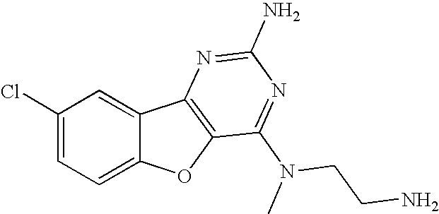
C1(Cl)=CC=C2C(=C1)C1=C(O2)C(N(C)CCN)=NC(N)=N1
